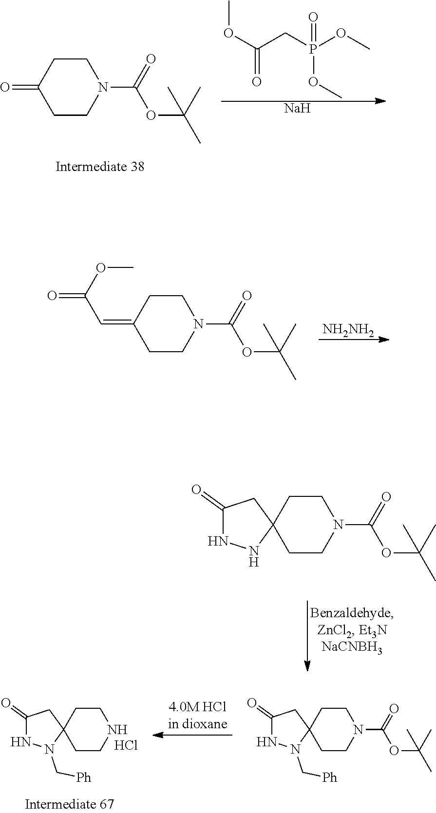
C1CC(=O)CCN1C(=O)OC(C)(C)C.COC(CP(OC)(OC)=O)=O.[Na].C1CC(=CC(OC)=O)CCN1C(=O)OC(C)(C)C.[NH2NH2].C12(CCN(C(=O)OC(C)(C)C)CC1)CC(=O)NN2.C1(=O)NN(C[Ph])C2(C1)CCN(C(=O)OC(C)(C)C)CC2.C1(=O)NN(C[Ph])C2(C1)CCNCC2.Cl
